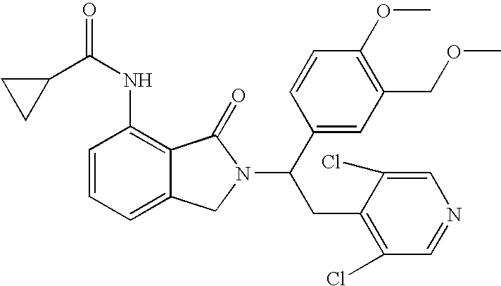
C1=CC=C2C(=C1NC(=O)C1CC1)C(=O)N(C(C1=CC(COC)=C(OC)C=C1)CC1=C(Cl)C=NC=C1Cl)C2
